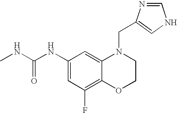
C1=C(NC(NC)=O)C=C2C(=C1F)OCCN2CC1=CNC=N1
